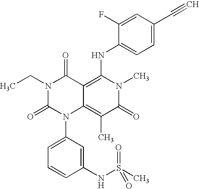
C1(NS(C)(=O)=O)=CC(N2C3=C(C)C(=O)N(C)C(NC4=CC=C(C#C)C=C4F)=C3C(=O)N(CC)C2=O)=CC=C1
